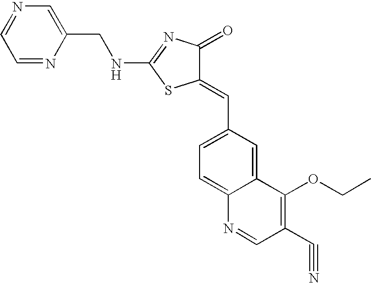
C1=NC(CNC2=NC(=O)C(=CC3=CC=C4C(=C3)C(OCC)=C(C#N)C=N4)S2)=CN=C1
